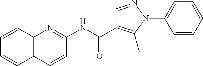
C1(NC(C2=C(C)N(C3=CC=CC=C3)N=C2)=O)=NC2=C(C=C1)C=CC=C2
